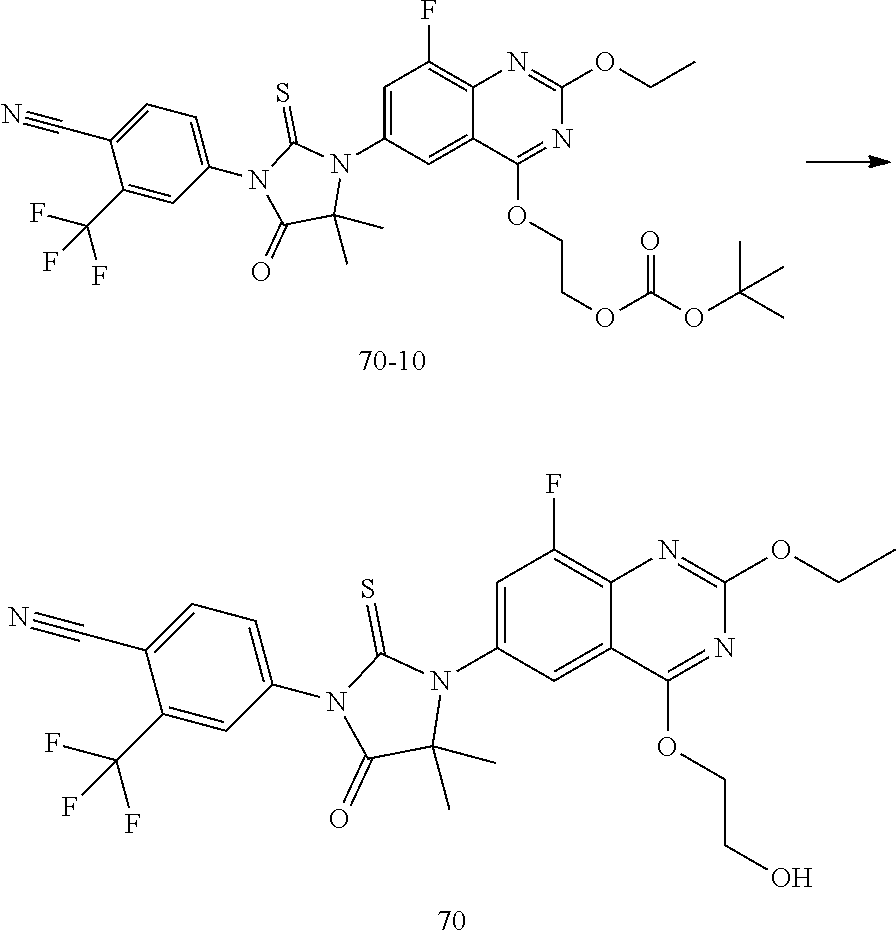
C1=C(N2C(C)(C)C(=O)N(C3=CC=C(C#N)C(C(F)(F)F)=C3)C2=S)C=C2C(=C1F)N=C(OCC)N=C2OCCOC(OC(C)(C)C)=O.C1=C(N2C(C)(C)C(=O)N(C3=CC=C(C#N)C(C(F)(F)F)=C3)C2=S)C=C2C(=C1F)N=C(OCC)N=C2OCCO
